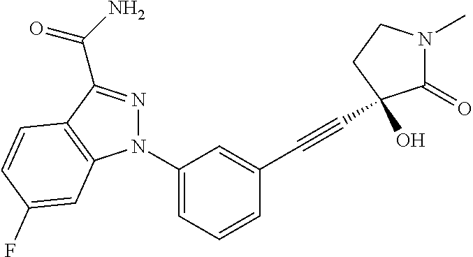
C1(N2N=C(C(=O)N)C3=C2C=C(F)C=C3)=CC=CC(C#CC2(O)C(=O)N(C)CC2)=C1
